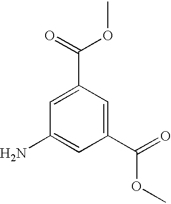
C1(C(=O)OC)=CC(N)=CC(C(=O)OC)=C1
